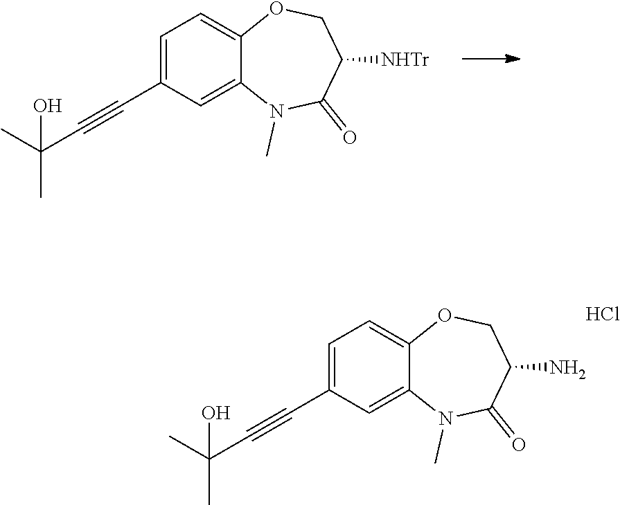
C(C1=CC=C2OCC([NHTr])C(=O)N(C)C2=C1)#CC(C)(C)O.C(C1=CC=C2OCC(N)C(=O)N(C)C2=C1)#CC(C)(C)O.Cl
